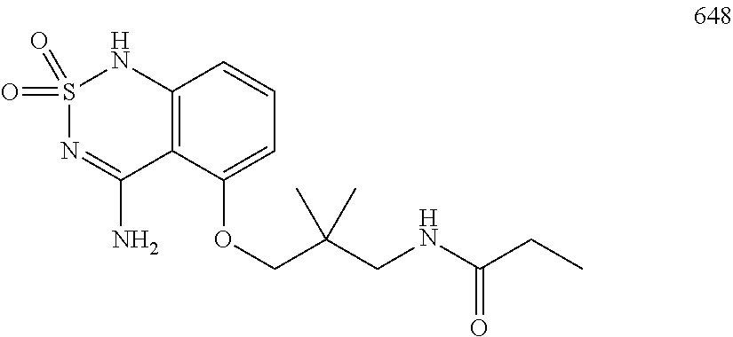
S1(=O)(=O)N=C(N)C2=C(N1)C=CC=C2OCC(CNC(CC)=O)(C)C
